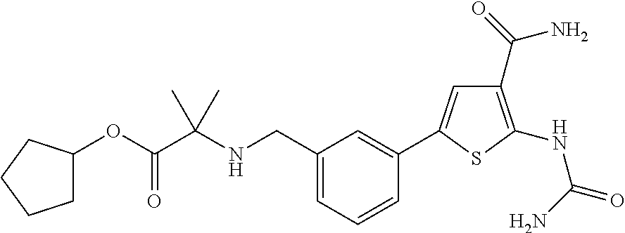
C1C(OC(C(NCC2=CC=CC(C3=CC(C(=O)N)=C(NC(=O)N)S3)=C2)(C)C)=O)CCC1
